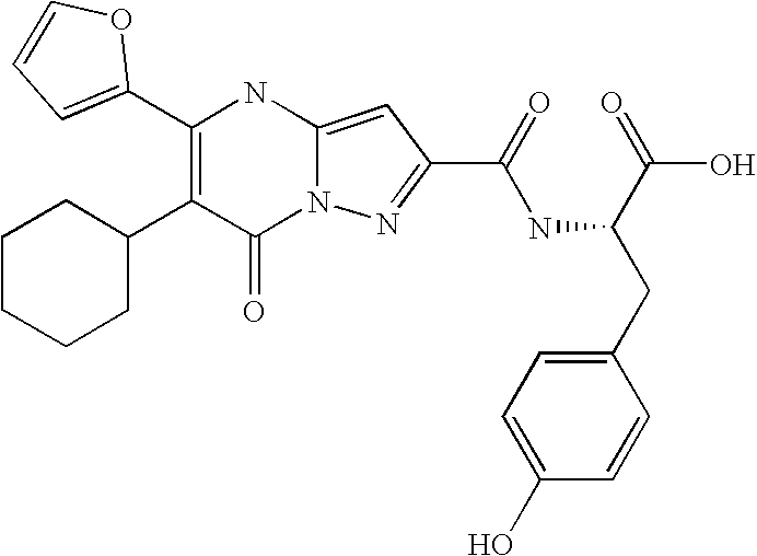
C1(=O)N2C(=CC(C(=O)NC(C(=O)O)CC3=CC=C(O)C=C3)=N2)NC(C2=CC=CO2)=C1C1CCCCC1
